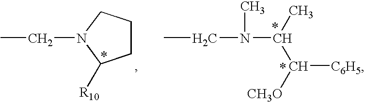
C1CCN(CC)C1[R10].C(C)N(C)C(C)C([CH3O])[C6H5]
